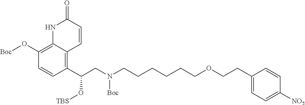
C1(C(CN(CCCCCCOCCC2=CC=C([NO2])C=C2)[Boc])O[TBS])=C2C(=C(O[Boc])C=C1)NC(=O)C=C2
